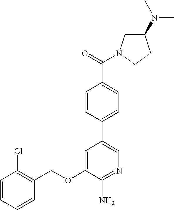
C1=CC=CC(COC2=CC(C3=CC=C(C(=O)N4CC(N(C)C)CC4)C=C3)=CN=C2N)=C1Cl
